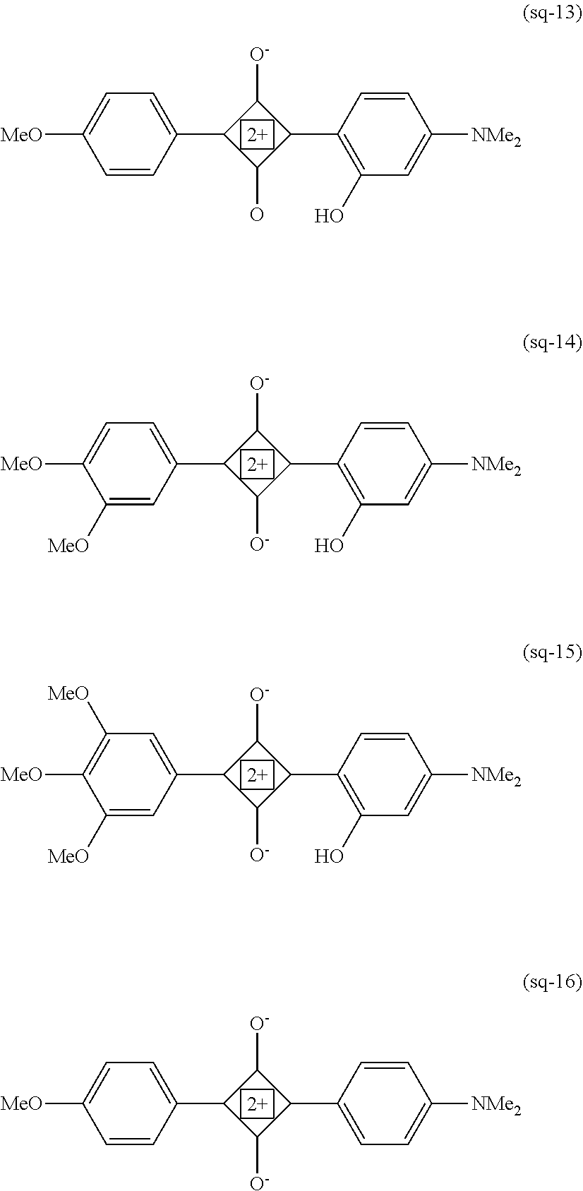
C1(C2C(O)C(C3=C(O)C=C([NMe2])C=C3)C2[O-])=CC=C([MeO])C=C1.C1(C2C([O-])C(C3=C(O)C=C([NMe2])C=C3)C2[O-])=CC=C([MeO])C([MeO])=C1.C1(C2C([O-])C(C3=C(O)C=C([NMe2])C=C3)C2[O-])=CC([MeO])=C([MeO])C([MeO])=C1.C1(C2C([O-])C(C3=CC=C([NMe2])C=C3)C2[O-])=CC=C([MeO])C=C1
